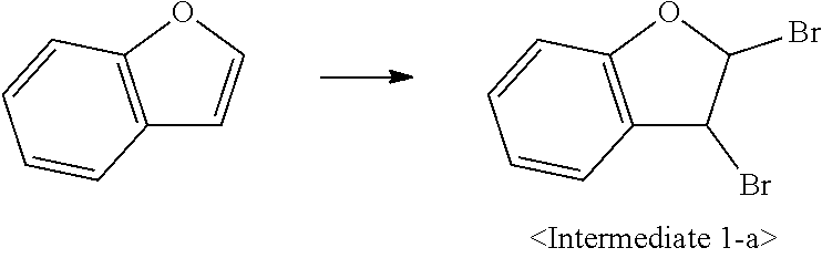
C12=C(OC(Br)C1Br)C=CC=C2.C12=C(OC=C1)C=CC=C2
